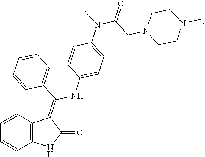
C1=CC2=C(C=C1)NC(=O)C2=C(NC1=CC=C(N(C)C(CN2CCN(C)CC2)=O)C=C1)C1=CC=CC=C1
